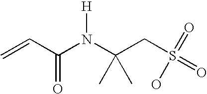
C(CS(=O)(O)=O)(N(C(C=C)=O)[H])(C)C
